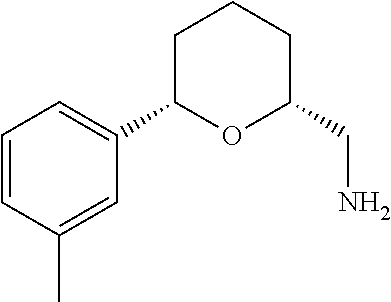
C1=CC(C)=CC(C2OC(CN)CCC2)=C1
